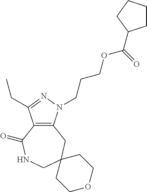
C12=C(N(CCCOC(=O)C3CCCC3)N=C1CC)CC1(CNC2=O)CCOCC1
